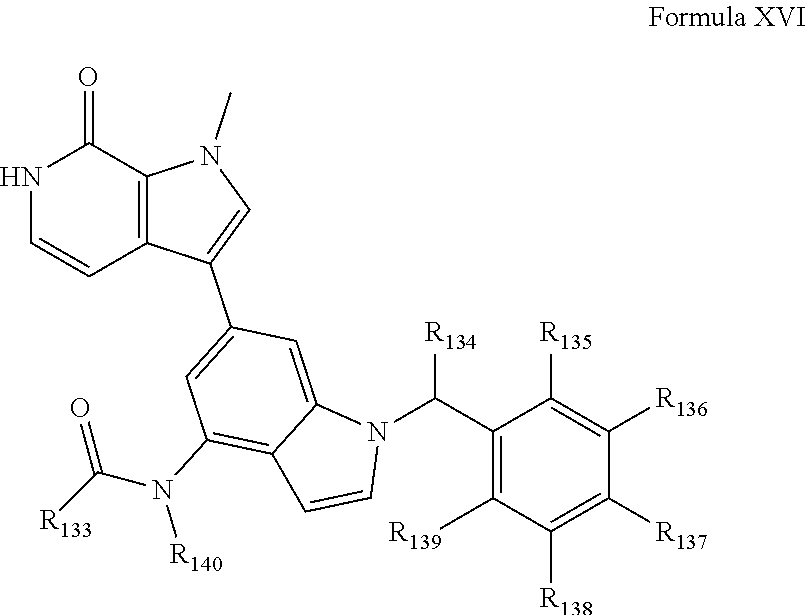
N1C=CC2=C(C1=O)N(C)C=C2C1=CC(N(C([R133])=O)[R140])=C2C(=C1)N(C(C1=C([R139])C([R138])=C([R137])C([R136])=C1[R135])[R134])C=C2
